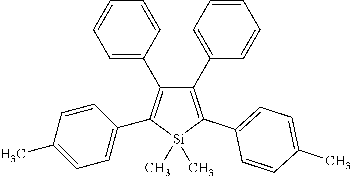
C1=C(C2=C(C3=CC=C(C)C=C3)[Si](C)(C)C(C3=CC=C(C)C=C3)=C2C2=CC=CC=C2)C=CC=C1
